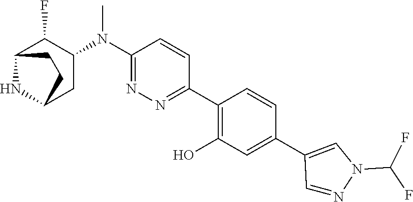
C1(N(C2C(F)C3NC(C2)CC3)C)=NN=C(C2=C(O)C=C(C3=CN(C(F)F)N=C3)C=C2)C=C1
